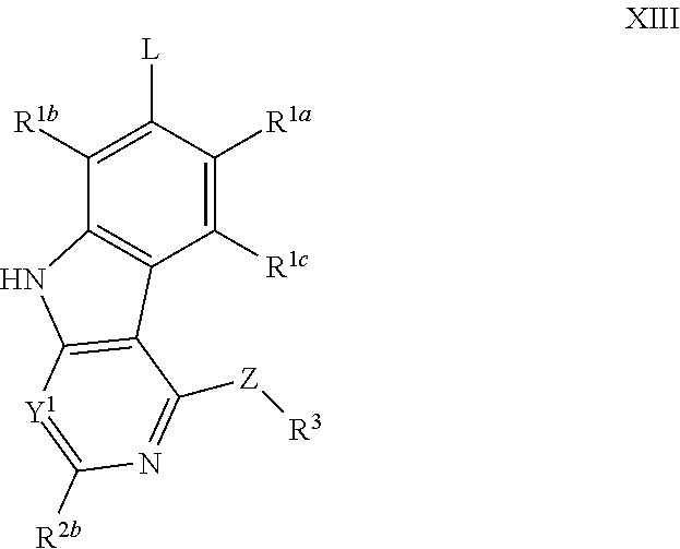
C1([R1b])=C([L])C([R1a])=C([R1c])C2=C1NC1=C2C([Z][R3])=NC([R2b])=[Y1]1
